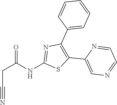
C1=CC=C(C2=C(C3=CN=CC=N3)SC(NC(CC#N)=O)=N2)C=C1
